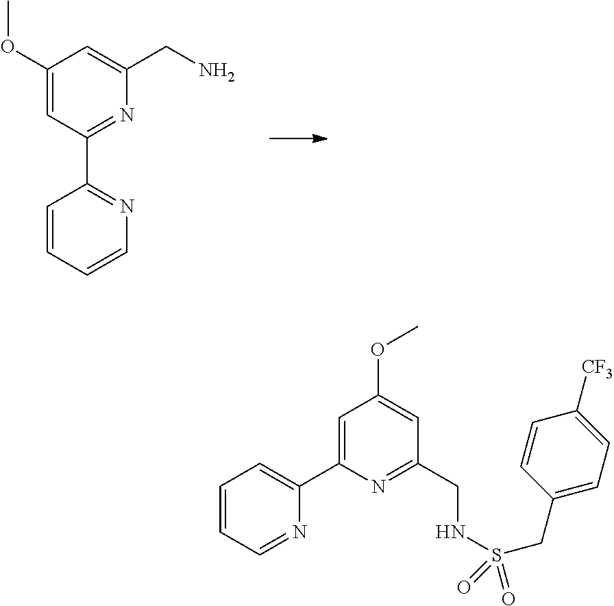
C1(OC)=CC(C2=NC=CC=C2)=NC(CN)=C1.C1=CC=NC(C2=CC(OC)=CC(CNS(=O)(=O)CC3=CC=C([CF3])C=C3)=N2)=C1
